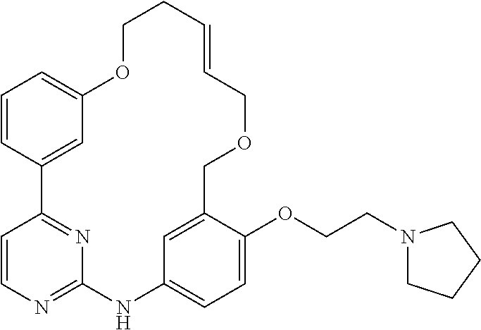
C1=CC2=CC(=C1)OCCC=CCOCC1=CC(=CC=C1OCCN1CCCC1)NC1=NC=CC2=N1
